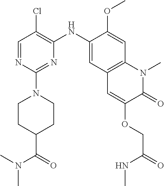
C1=NC(N2CCC(C(=O)N(C)C)CC2)=NC(NC2=CC3=C(C=C2OC)N(C)C(=O)C(OCC(=O)NC)=C3)=C1Cl
